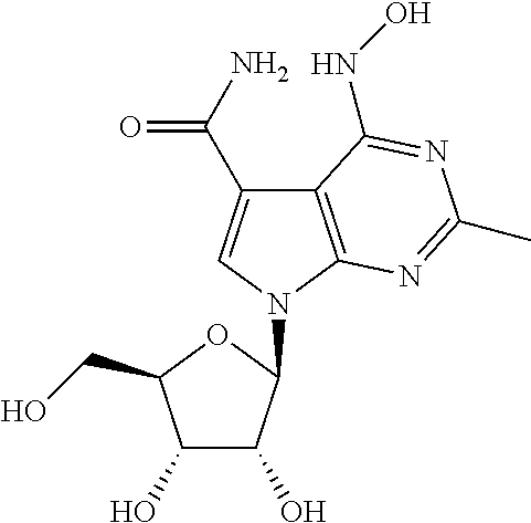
C1(O)C(O)C(N2C=C(C(N)=O)C3=C2N=C(C)N=C3NO)OC1CO
